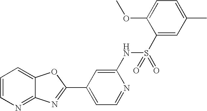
C1=CN=C2C(=C1)OC(C1=CC=NC(NS(C3=CC(C)=CC=C3OC)(=O)=O)=C1)=N2
